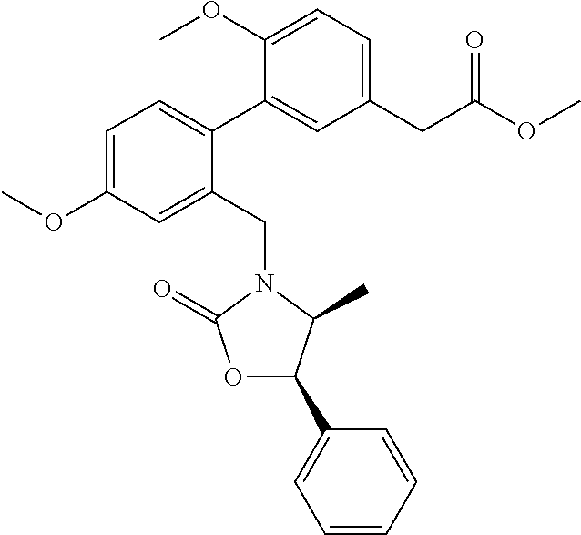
C1=C(OC)C=C(CN2C(C)C(C3=CC=CC=C3)OC2=O)C(C2=CC(CC(OC)=O)=CC=C2OC)=C1
